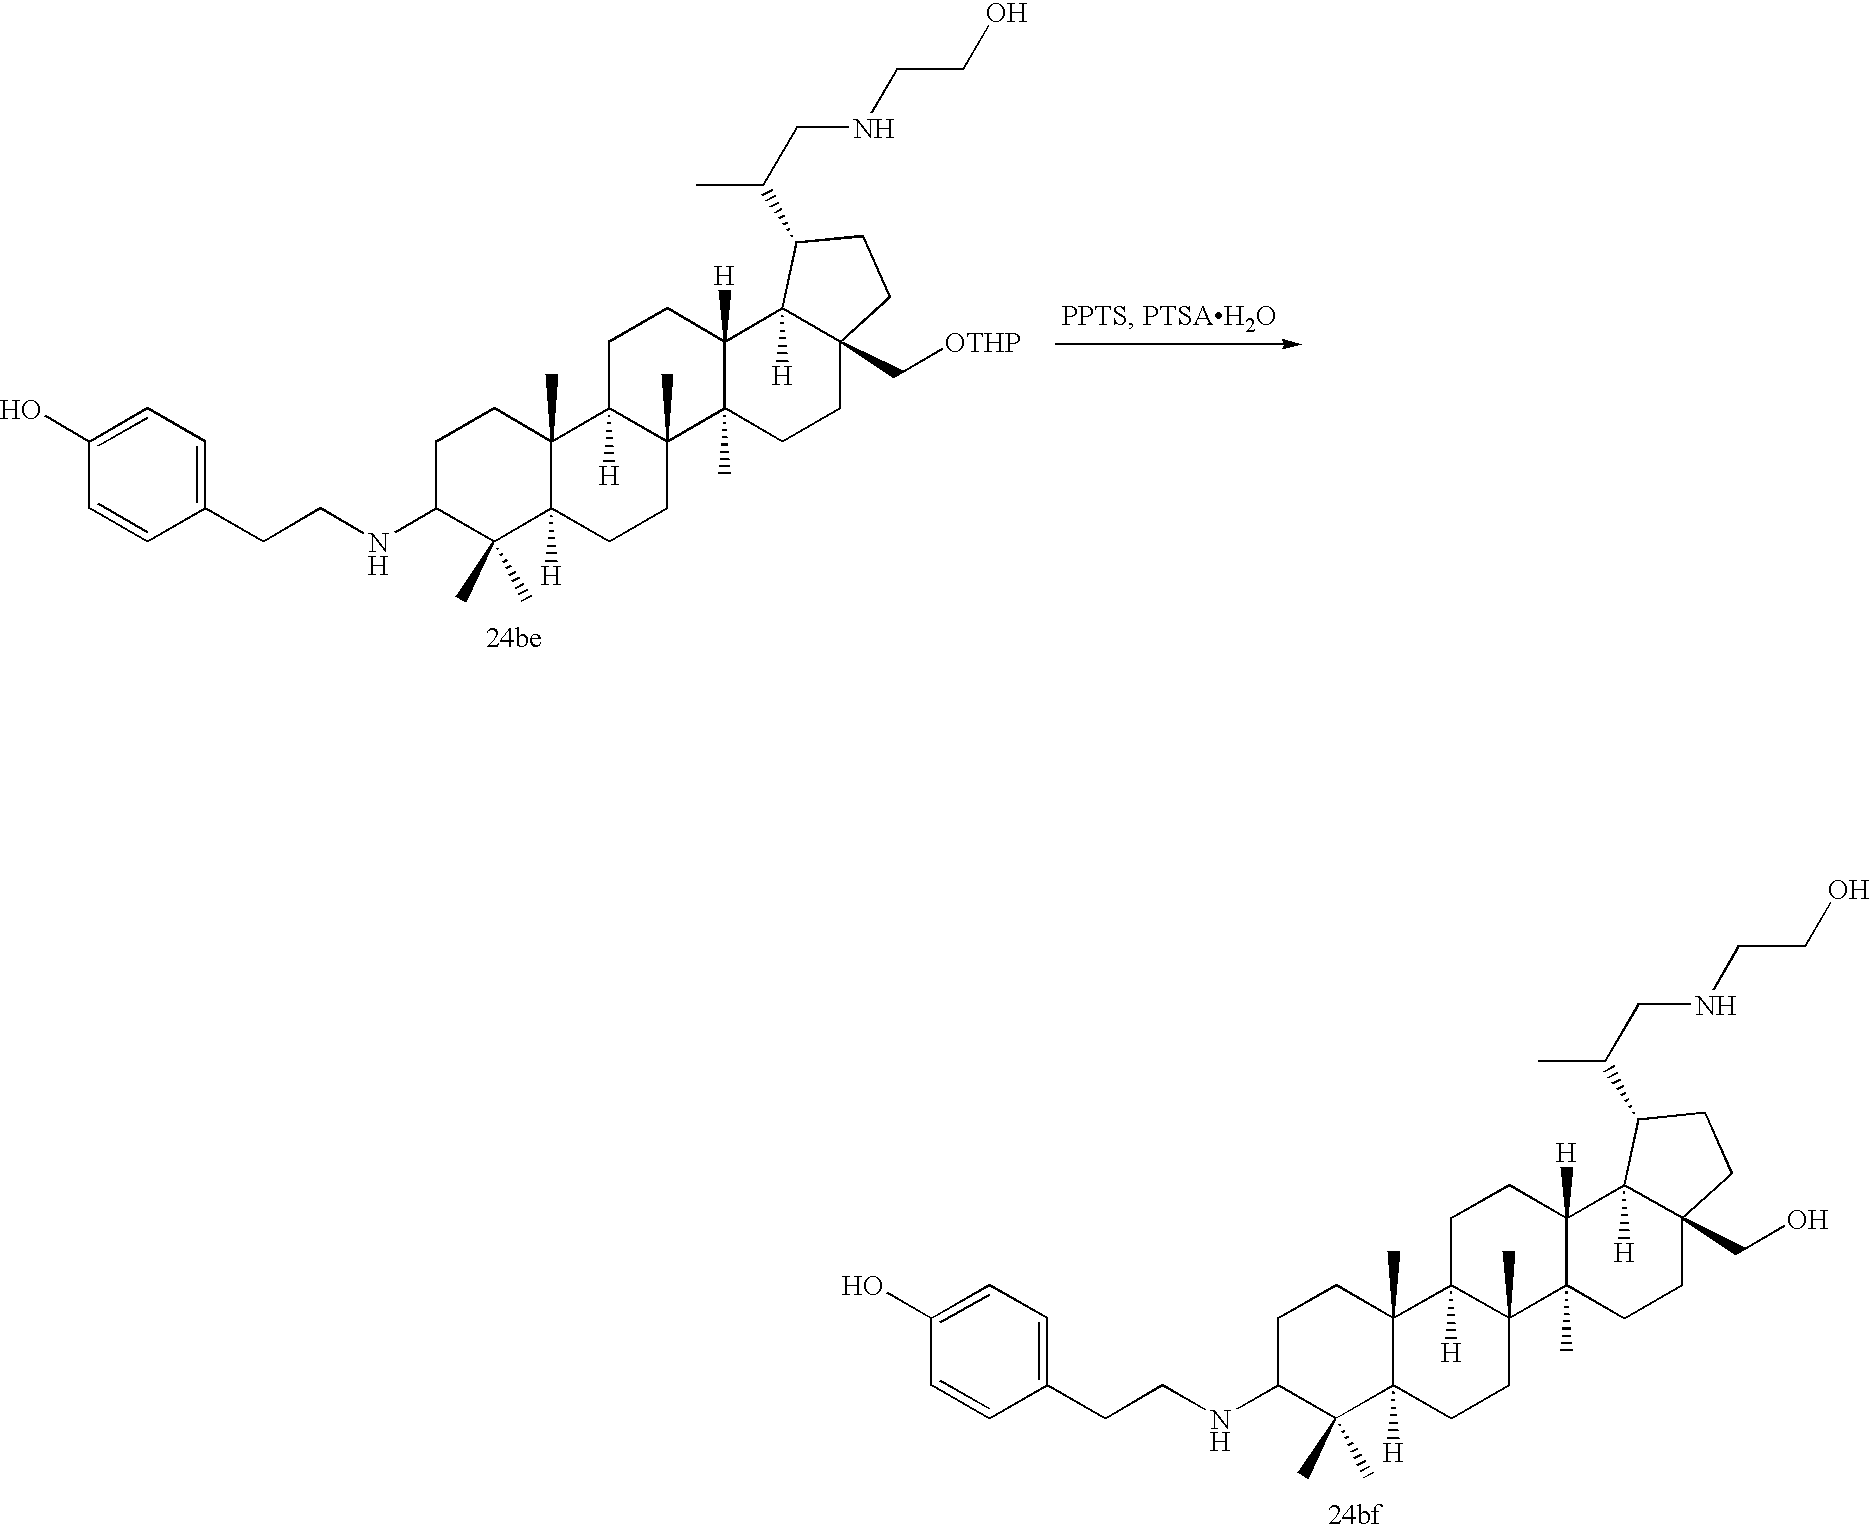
C1C(NCCC2=CC=C(O)C=C2)C(C)(C)C2([H])C(C)(C1)C1([H])C(C)(CC2)C2(C)C([H])(CC1)C1([H])C(CO)(CC2)CCC1C(C)CNCCO.C1C(NCCC2=CC=C(O)C=C2)C(C)(C)C2([H])C(C)(C1)C1([H])C(C)(CC2)C2(C)C([H])(CC1)C1([H])C(C[OTHP])(CC2)CCC1C(C)CNCCO
